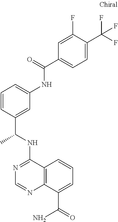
N1=C(NC(C2=CC(NC(C3=CC=C(C(F)(F)F)C(F)=C3)=O)=CC=C2)C)C2=C(N=C1)C(C(=O)N)=CC=C2
